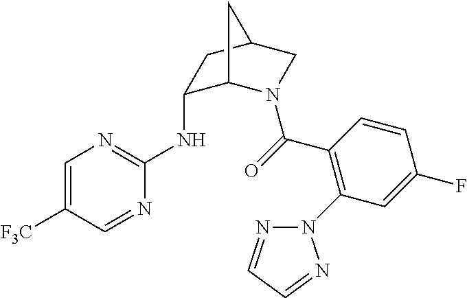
N(C1C2N(C(=O)C3=C(N4N=CC=N4)C=C(F)C=C3)CC(C1)C2)C1=NC=C([F3C])C=N1
